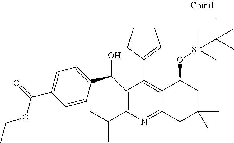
C1=C(C(=O)OCC)C=CC(C(O)C2=C(C(C)C)N=C3C(=C2C2=CCCC2)C(O[Si](C)(C)C(C)(C)C)CC(C)(C)C3)=C1
